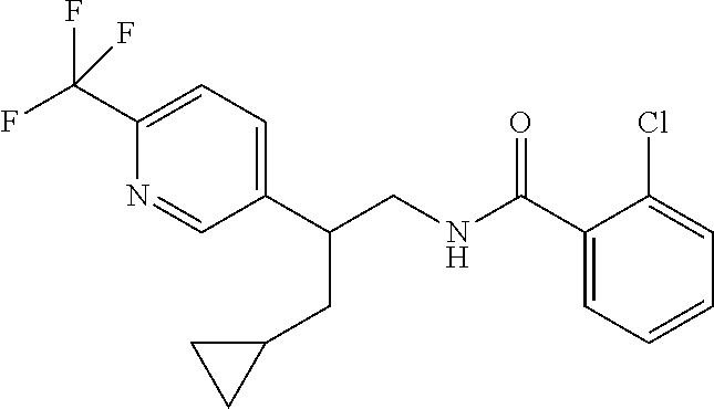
C1(C(NCC(C2=CC=C(C(F)(F)F)N=C2)CC2CC2)=O)=CC=CC=C1Cl
